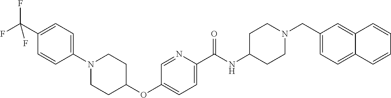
C1(C(F)(F)F)=CC=C(N2CCC(OC3=CC=C(C(NC4CCN(CC5=CC=C6C(=C5)C=CC=C6)CC4)=O)N=C3)CC2)C=C1
